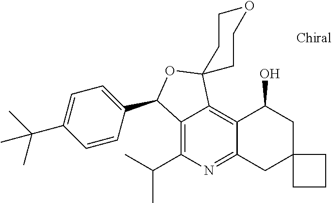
C1=CC(C2C3=C(C(C)C)N=C4C(=C3C3(O2)CCOCC3)C(O)CC2(C4)CCC2)=CC=C1C(C)(C)C
